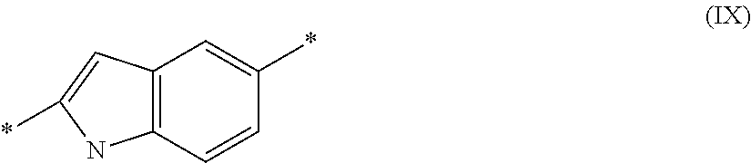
C12=C(C=CC(*)=C1)NC(*)=C2
